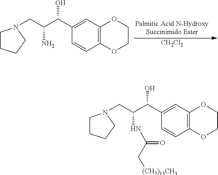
C1(C(C(CN2CCCC2)N)O)=CC2=C(C=C1)OCCO2.[CH2Cl2].C1(C(C(CN2CCCC2)NC(C[(CH2)13CH3])=O)O)=CC2=C(C=C1)OCCO2
